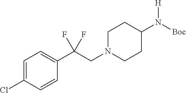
C1=C(Cl)C=CC(C(CN2CCC(N([Boc])[H])CC2)(F)F)=C1
